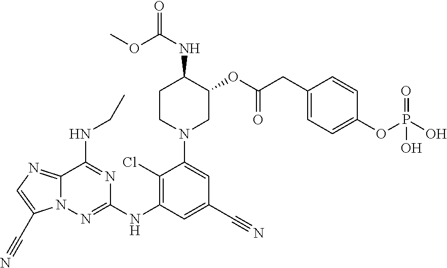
C1(C#N)=CC(NC2=NN3C(=NC=C3C#N)C(NCC)=N2)=C(Cl)C(N2CC(OC(CC3=CC=C(OP(O)(=O)O)C=C3)=O)C(NC(=O)OC)CC2)=C1
